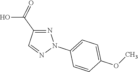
N1=C(C(O)=O)C=NN1C1=CC=C(OC)C=C1
